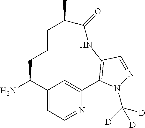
C12=CC=NC(=C1)C1=C(C=NN1C([D])([D])[D])NC(=O)C(C)CCCC2N
